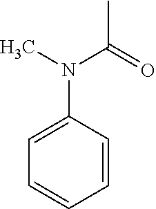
C1(N(C(C)=O)C)=CC=CC=C1
